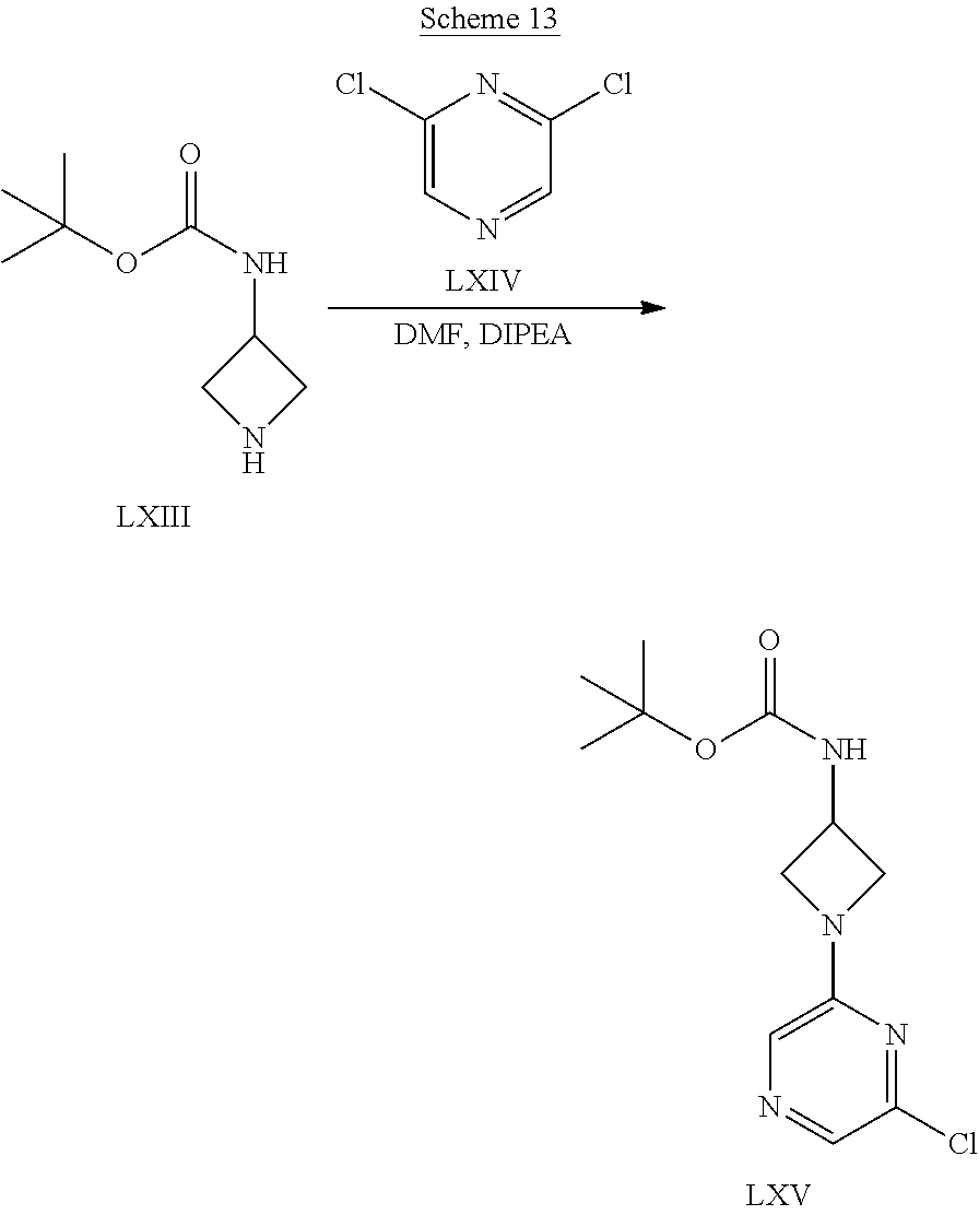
ClC1=CN=CC(Cl)=N1.C1(NC(=O)OC(C)(C)C)CNC1.C1(NC(=O)OC(C)(C)C)CN(C2=CN=CC(Cl)=N2)C1
